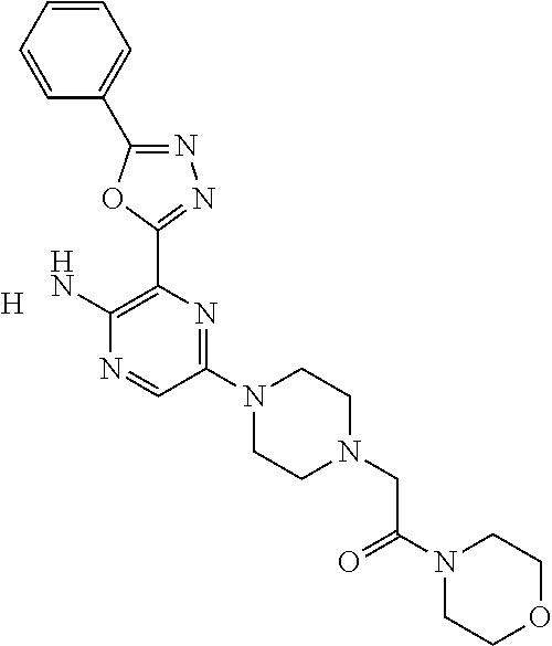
C1(N2CCN(CC(N3CCOCC3)=O)CC2)=NC(C2=NN=C(C3=CC=CC=C3)O2)=C(N)N=C1.[H]
